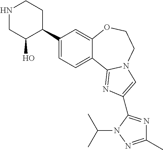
C1(C2CCNCC2O)=CC=C2C(=C1)OCCN1C2=NC(C2=NC(C)=NN2C(C)C)=C1
